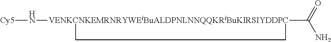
[Cy5]N[VENKCNKEMRNRYWEiBuALDPNLNNQQKRiBuKIRSIYDDPC]1(C(N)=O)CC1
